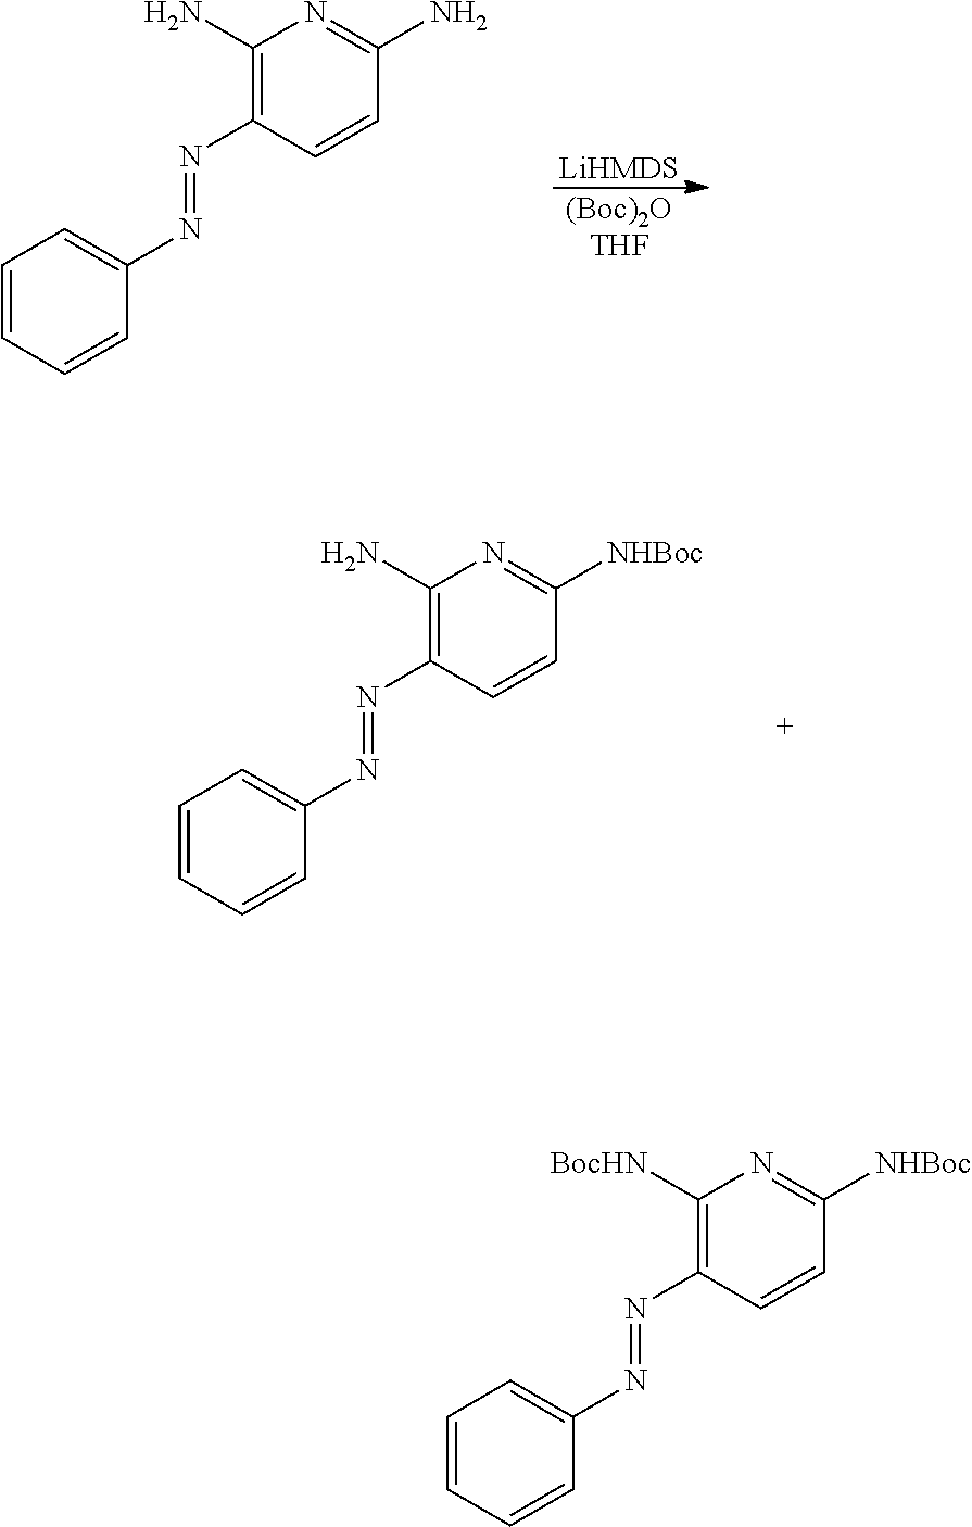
[(Boc)2OTHF].[LiHMDS].C1=CC=CC(N=NC2=C(N)N=C(N)C=C2)=C1.C1=CC=CC(N=NC2=C(N)N=C([NHBoc])C=C2)=C1.C1=CC=CC(N=NC2=C([BocHN])N=C([NHBoc])C=C2)=C1
